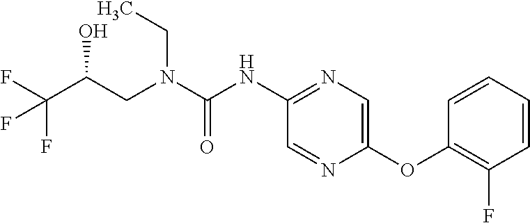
C(O)(CN(CC)C(=O)NC1=NC=C(OC2=C(F)C=CC=C2)N=C1)C(F)(F)F
